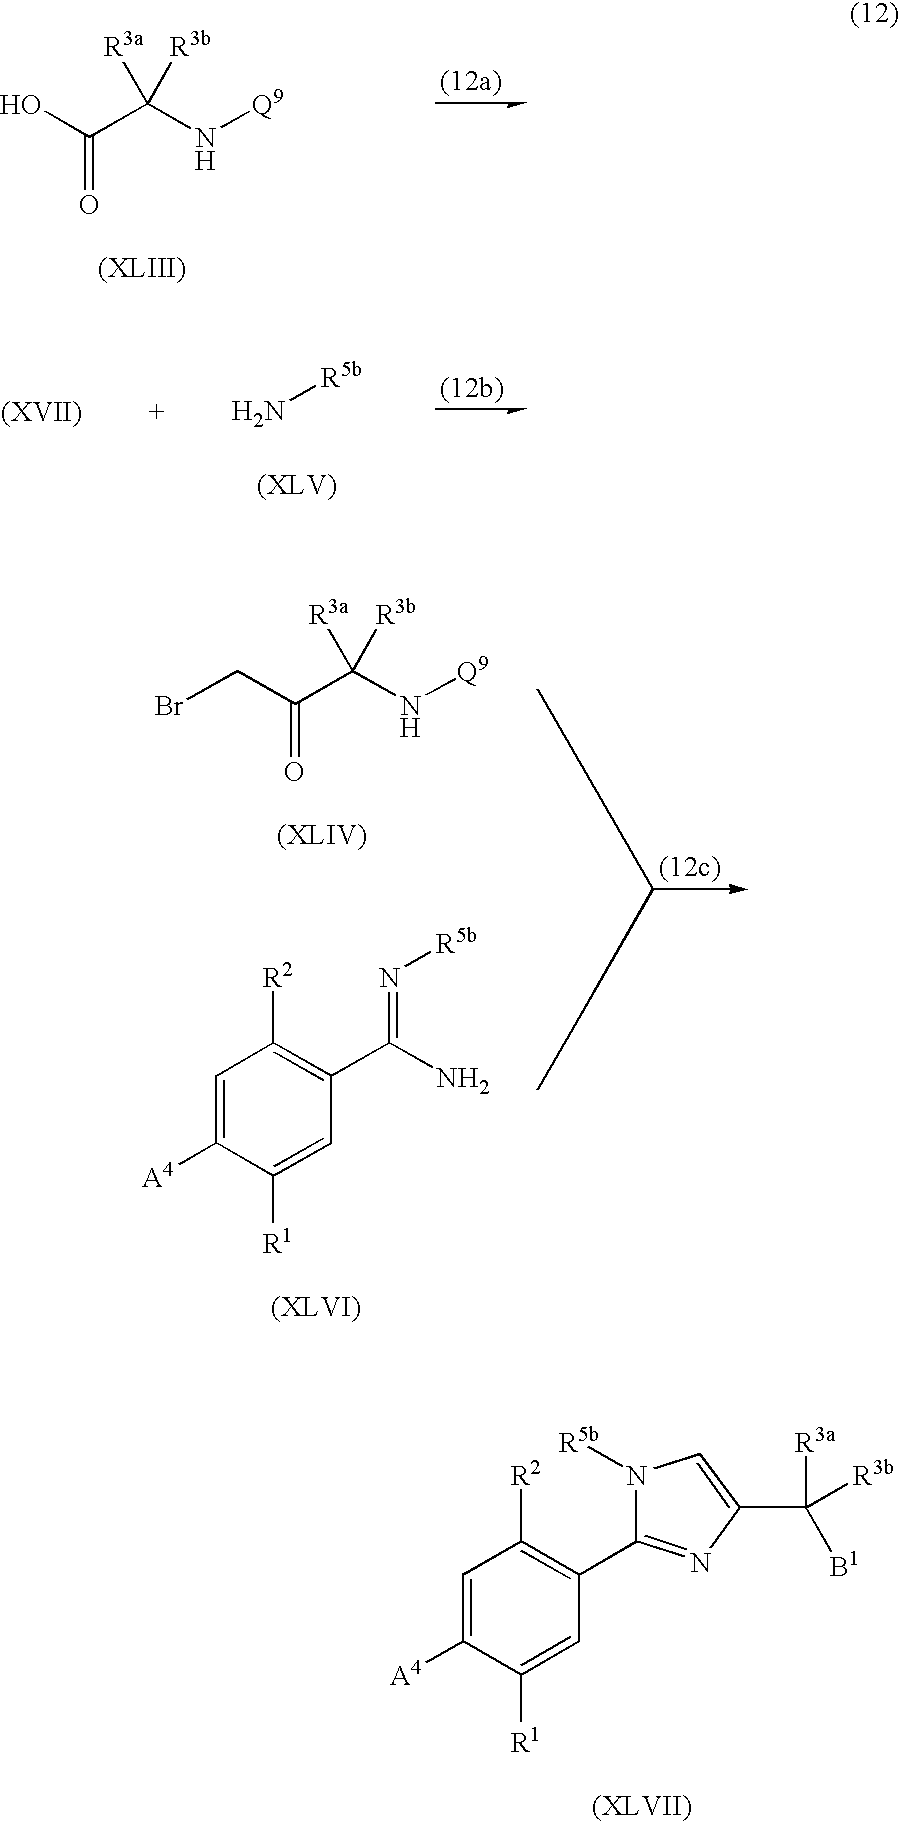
C(C(N[Q9])([R3a])[R3b])(CBr)=O.C1=C([A4])C([R1])=CC(C(N)=N[R5b])=C1[R2].C1=C([A4])C([R1])=CC(C2=NC(C([B1])([R3a])[R3b])=CN2[R5b])=C1[R2].C(C(N[Q9])([R3a])[R3b])(O)=O.N[R5b]
